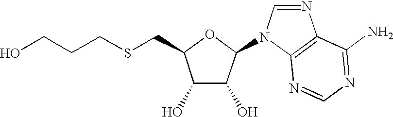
C1(O)C(O)C(N2C=NC3=C2N=CN=C3N)OC1CSCCCO
